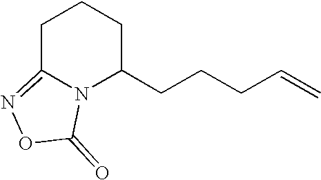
C1C2=NOC(=O)N2C(CCCC=C)CC1
